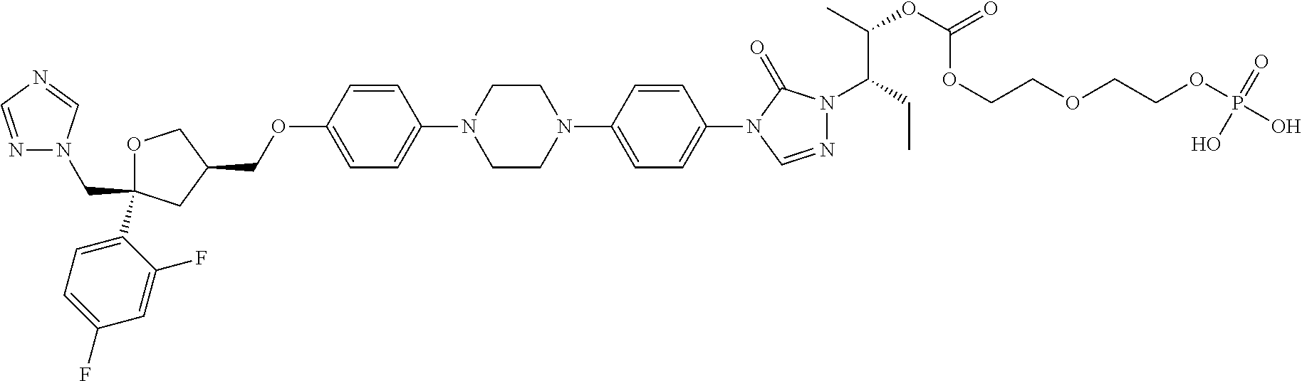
C1OC(C2=CC=C(F)C=C2F)(CN2N=CN=C2)CC1COC1=CC=C(N2CCN(C3=CC=C(N4C=NN(C(CC)C(C)OC(=O)OCCOCCOP(O)(=O)O)C4=O)C=C3)CC2)C=C1
